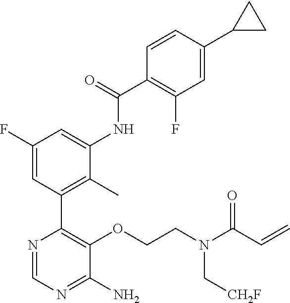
C(COC1=C(C2=C(C)C(NC(C3=C(F)C=C(C4CC4)C=C3)=O)=CC(F)=C2)N=CN=C1N)N(C(C=C)=O)C[CH2F]
